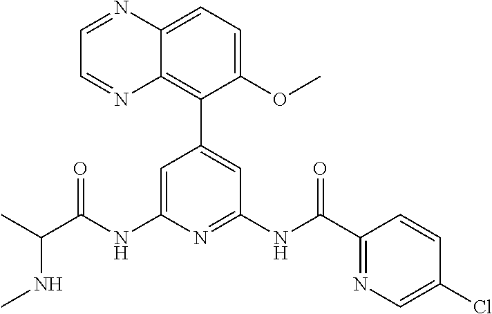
C1=C(NC(C(C)NC)=O)N=C(NC(C2=NC=C(Cl)C=C2)=O)C=C1C1=C2C(=CC=C1OC)N=CC=N2
